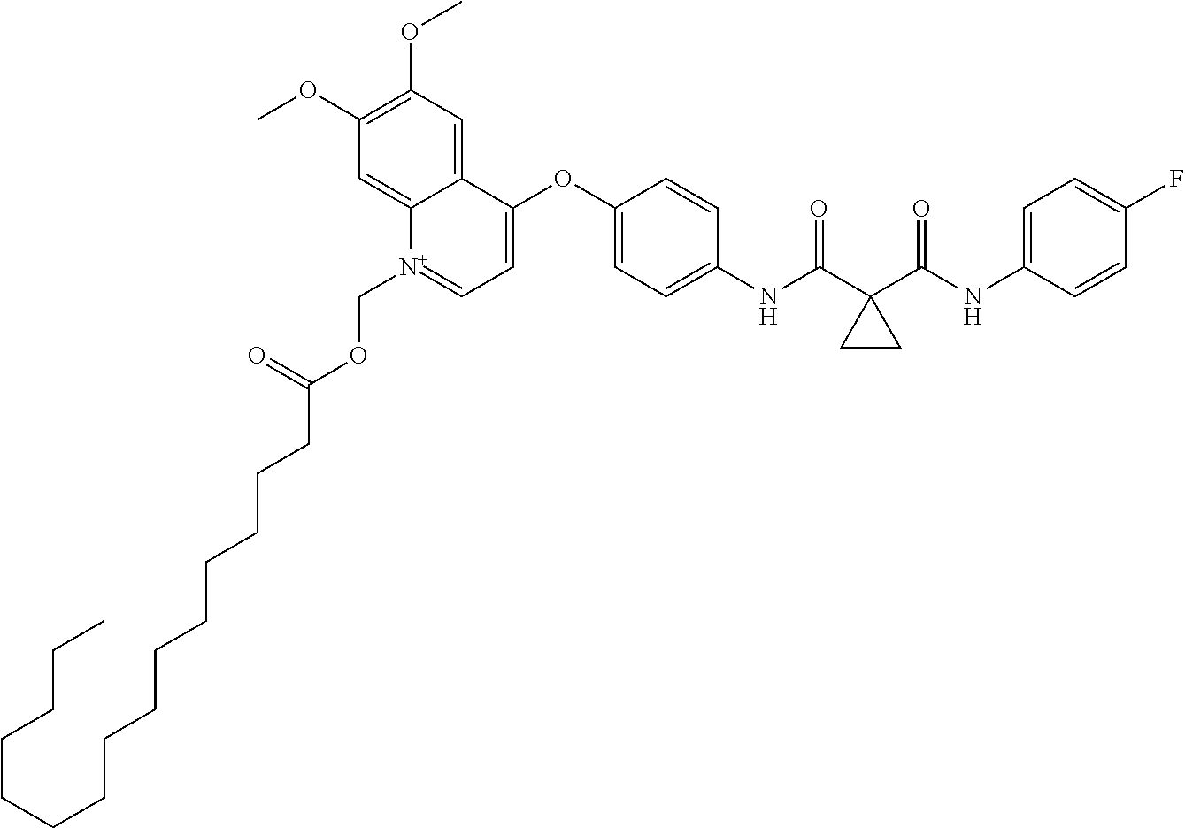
C12=CC(OC)=C(OC)C=C1[N+](COC(CCCCCCCCCCCCCCC)=O)=CC=C2OC1=CC=C(NC(C2(C(NC3=CC=C(F)C=C3)=O)CC2)=O)C=C1
